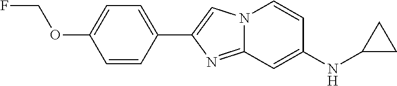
C1=CC(C2=CN3C(=N2)C=C(NC2CC2)C=C3)=CC=C1OCF
